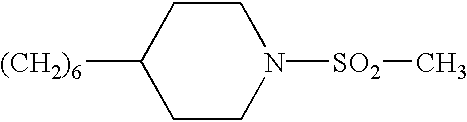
C1CN([SO2]C)CCC1[(CH2)6]
